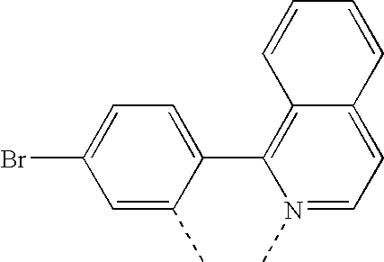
C1=C(Br)C=C(C)C(C2=C3C(=CC=N2C)C=CC=C3)=C1
